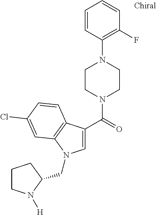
C1=C(C(=O)N2CCN(C3=C(F)C=CC=C3)CC2)C2=C(N1CC1N([H])CCC1)C=C(Cl)C=C2
